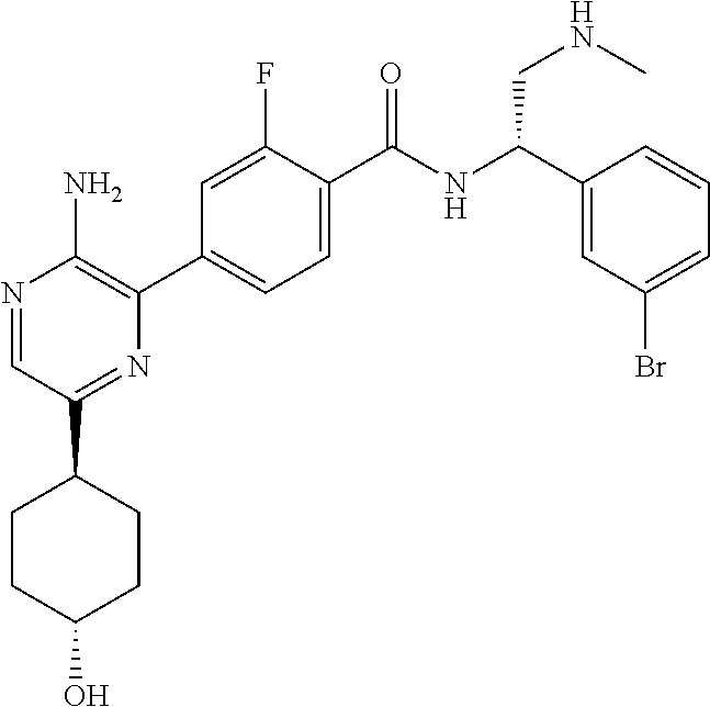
N1=CC(C2CCC(O)CC2)=NC(C2=CC=C(C(NC(C3=CC(Br)=CC=C3)CNC)=O)C(F)=C2)=C1N
